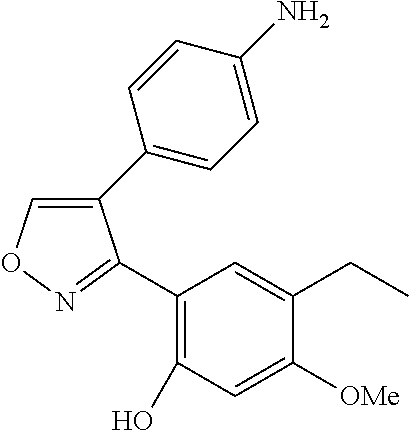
C1(C2=CC=C(N)C=C2)=CON=C1C1=C(O)C=C([OMe])C(CC)=C1
